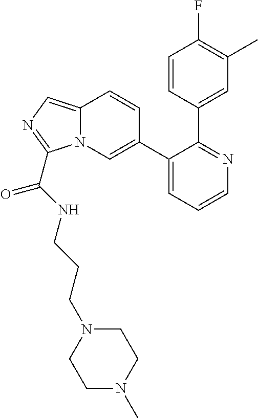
C1(C2=CN3C(=CN=C3C(NCCCN3CCN(C)CC3)=O)C=C2)=CC=CN=C1C1=CC(C)=C(F)C=C1
